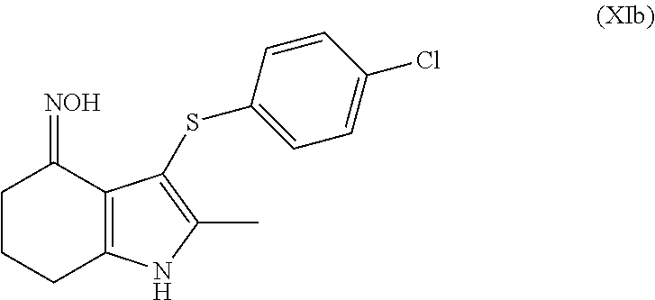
C1CCC2=C(C1=[NOH])C(SC1=CC=C(Cl)C=C1)=C(C)N2
